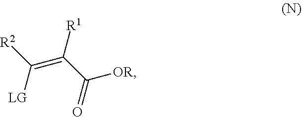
[R2]C(=C(C([OR])=O)[R1])[LG]
